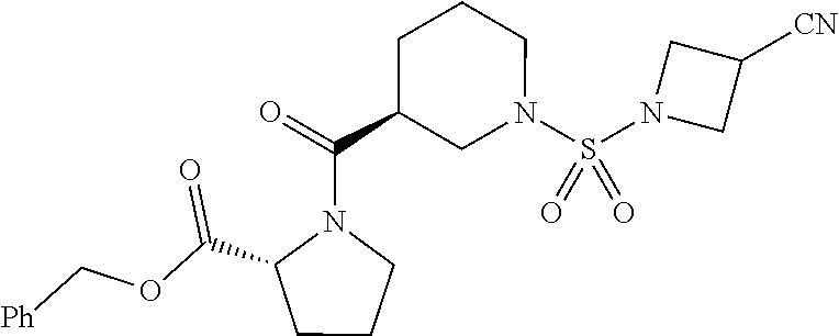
[Ph]COC(C1CCCN1C(C1CN(S(N2CC([CN])C2)(=O)=O)CCC1)=O)=O
